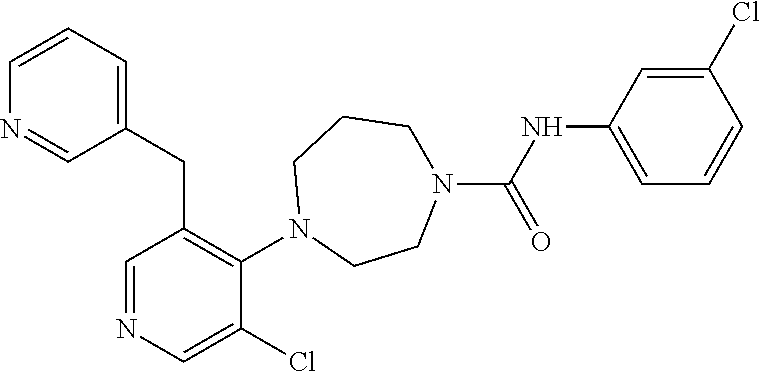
C1=NC=C(Cl)C(N2CCN(C(NC3=CC=CC(Cl)=C3)=O)CCC2)=C1CC1=CC=CN=C1
